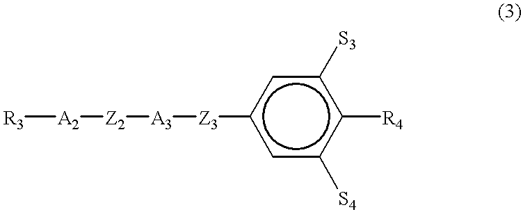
[R3][A2][Z2][A3][Z3]c1cc([S4])c([R4])c([S3])c1
